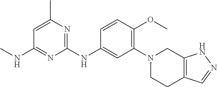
C1=CC(OC)=C(N2CCC3=C(C2)NN=C3)C=C1NC1=NC(C)=CC(NC)=N1
